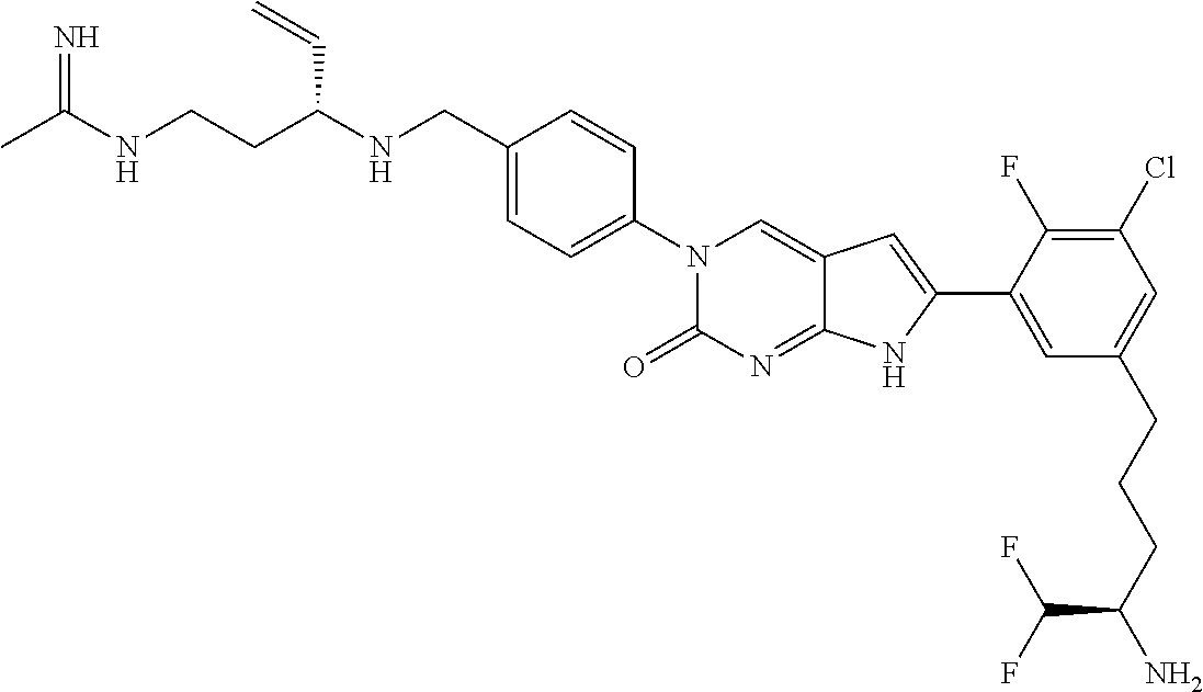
CC(NCCC(NCC1=CC=C(N2C(=O)N=C3C(=C2)C=C(C2=CC(CCCC(N)C(F)F)=CC(Cl)=C2F)N3)C=C1)C=C)=N
